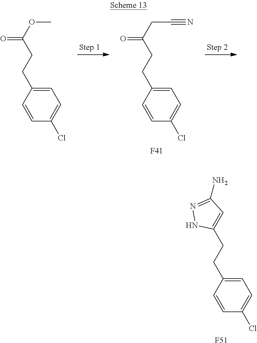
C1=C(CCC(CC#N)=O)C=CC(Cl)=C1.[F41].C1=C(CCC(OC)=O)C=CC(Cl)=C1.C1=C(CCC2=CC(N)=NN2)C=CC(Cl)=C1.[F51]
